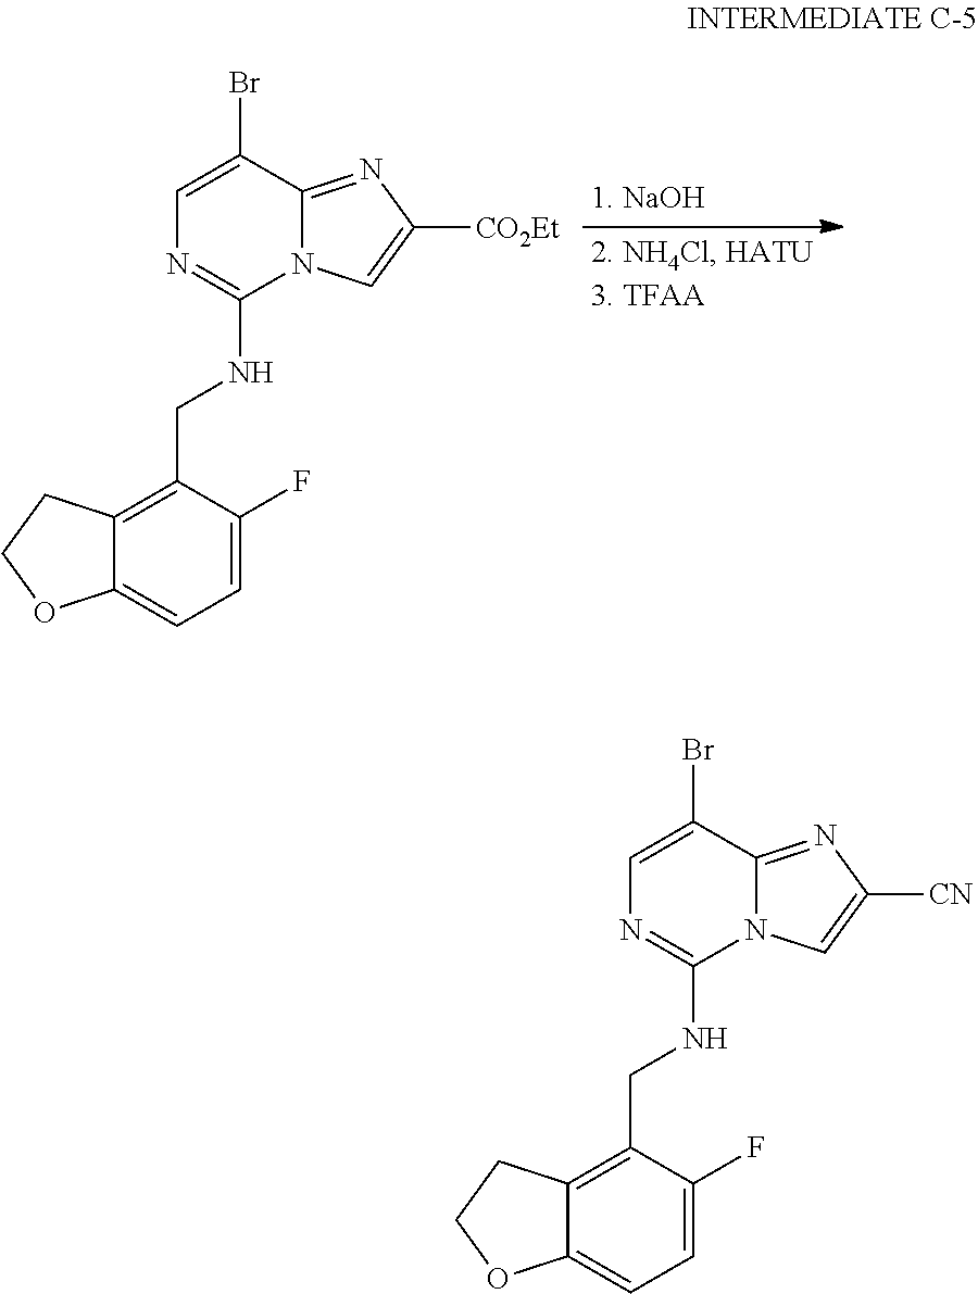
C12=NC([CO2Et])=CN1C(NCC1=C3C(=CC=C1F)OCC3)=NC=C2Br.C12=NC([CN])=CN1C(NCC1=C3C(=CC=C1F)OCC3)=NC=C2Br
